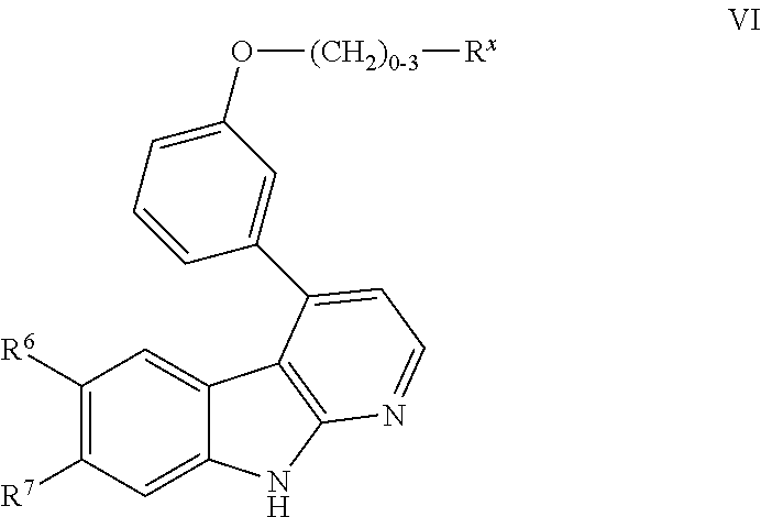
C1([R6])=C([R7])C=C2C(=C1)C1=C(N2)N=CC=C1C1=CC(O[(CH2)0-3][Rx])=CC=C1
